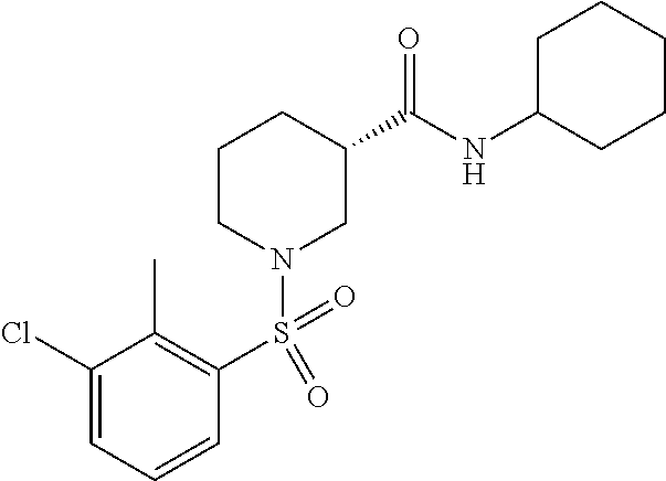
C1C(NC(C2CCCN(S(C3=C(C)C(Cl)=CC=C3)(=O)=O)C2)=O)CCCC1
